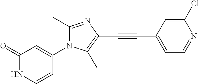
C1(=O)NC=CC(N2C(C)=NC(C#CC3=CC=NC(Cl)=C3)=C2C)=C1
